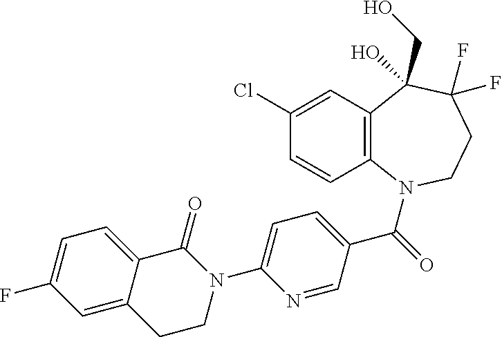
C12=C(N(C(=O)C3=CC=C(N4C(=O)C5=CC=C(F)C=C5CC4)N=C3)CCC(F)(F)C1(CO)O)C=CC(Cl)=C2
